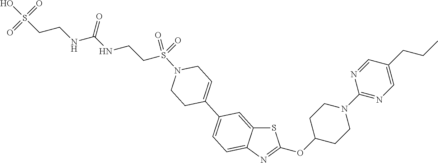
S1C2=CC(C3=CCN(S(CCNC(NCCS(O)(=O)=O)=O)(=O)=O)CC3)=CC=C2N=C1OC1CCN(C2=NC=C(CCC)C=N2)CC1
